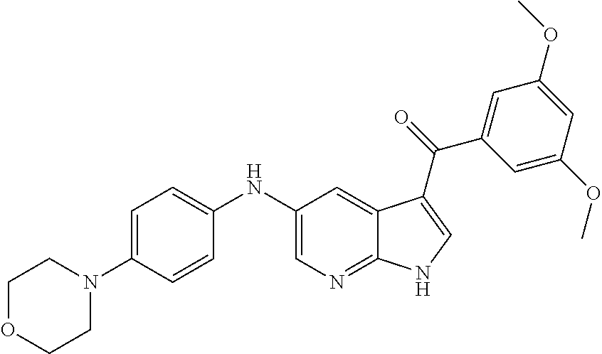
C1(NC2=CC=C(N3CCOCC3)C=C2)=CN=C2C(=C1)C(C(C1=CC(OC)=CC(OC)=C1)=O)=CN2
